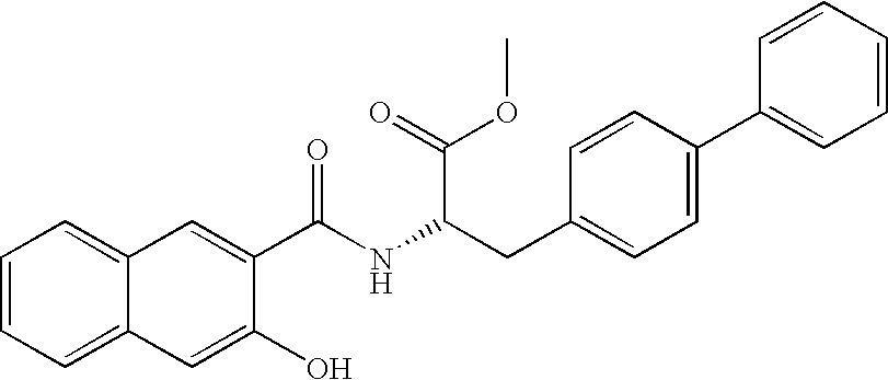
C1=CC=C2C(=C1)C=C(C(NC(CC1=CC=C(C3=CC=CC=C3)C=C1)C(=O)OC)=O)C(O)=C2
